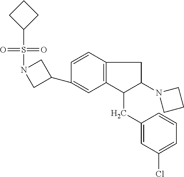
C1(C2=CC3=C(C=C2)CC(N2CCC2)C3CC2=CC(Cl)=CC=C2)CN(S(=O)(=O)C2CCC2)C1
